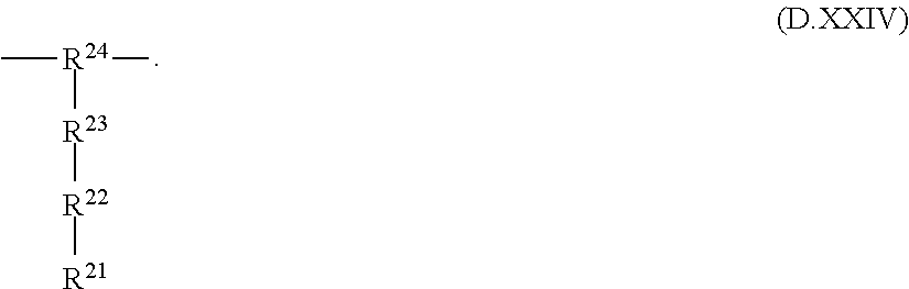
[R24]([R23][R22][R21])(C)C
